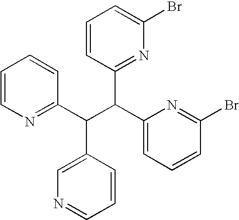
C1=CN=C(C(C(C2=CC=CC(Br)=N2)C2=NC(Br)=CC=C2)C2=CN=CC=C2)C=C1
